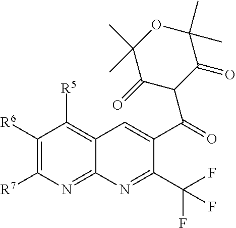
C1([R6])=C([R7])N=C2C(=C1[R5])C=C(C(=O)C1C(=O)C(C)(C)OC(C)(C)C1=O)C(C(F)(F)F)=N2
